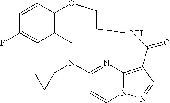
C1=CC2=C(C=C1F)CN(C1CC1)C1=NC3=C(C=NN3C=C1)C(=O)NCCO2
